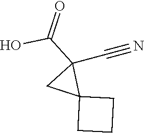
C1(C#N)(C(O)=O)CC12CCC2
